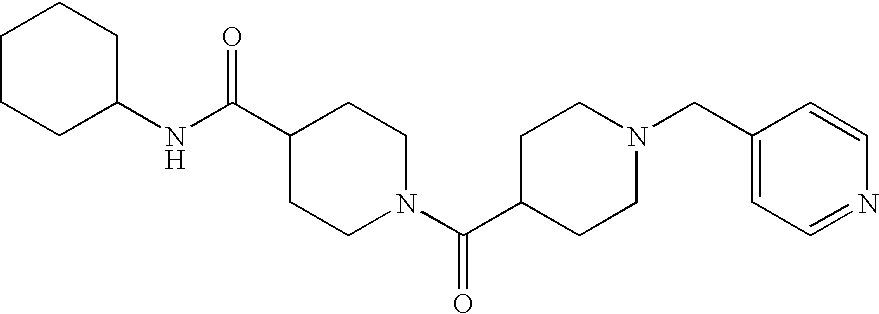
N(C(C1CCN(C(C2CCN(CC3=CC=NC=C3)CC2)=O)CC1)=O)C1CCCCC1
